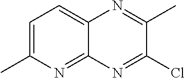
C1=C(C)N=C2C(=C1)N=C(C)C(Cl)=N2
